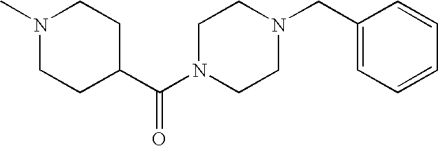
N1(C)CCC(C(N2CCN(CC3=CC=CC=C3)CC2)=O)CC1
